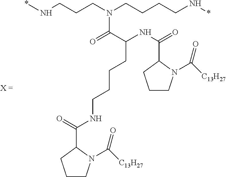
C1CN(C([C13H27])=O)C(C(=O)NCCCCC(NC(=O)C2CCCN2C([C13H27])=O)C(=O)N(CCCN*)CCCCN*)C1
